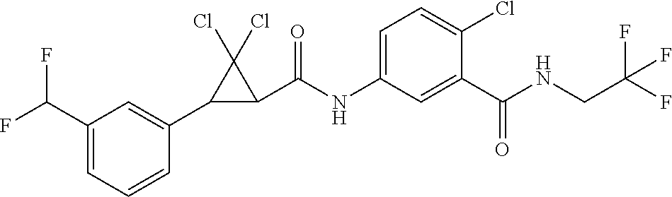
C1=C(C(F)F)C=C(C2C(C(NC3=CC=C(Cl)C(C(NCC(F)(F)F)=O)=C3)=O)C2(Cl)Cl)C=C1
